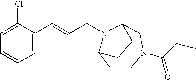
C1=C(Cl)C(C=CCN2C3CCN(C(=O)CC)CC2CC3)=CC=C1
